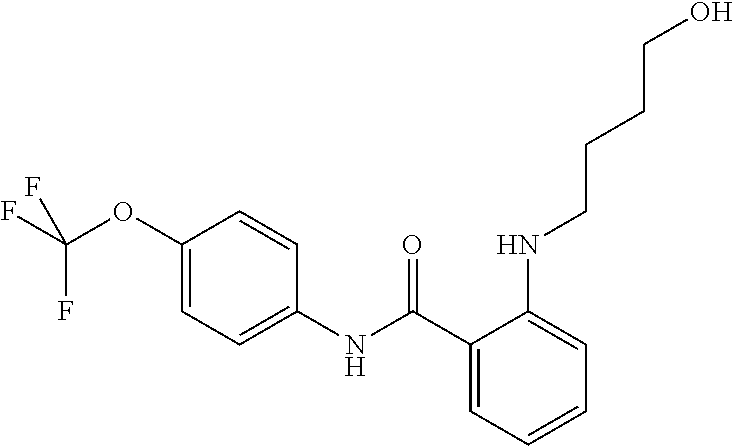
C1(C(NC2=CC=C(OC(F)(F)F)C=C2)=O)=CC=CC=C1NCCCCO
